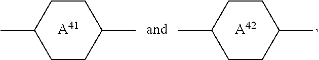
[A41].C1(C)CCC(C)CC1.[A42].C1(C)CCC(C)CC1
